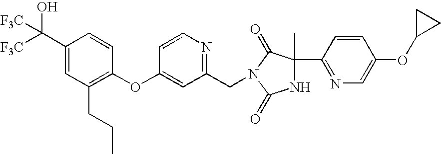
C1(C([F3C])(O)[F3C])=CC(CCC)=C(OC2=CC(CN3C(=O)C(C)(C4=NC=C(OC5CC5)C=C4)NC3=O)=NC=C2)C=C1
